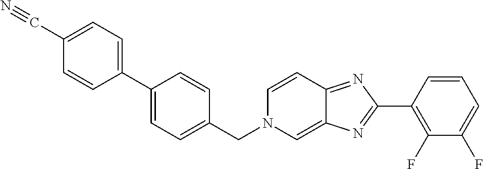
C1(C#N)=CC=C(C2=CC=C(CN3C=C4C(=NC(C5=C(F)C(F)=CC=C5)=N4)C=C3)C=C2)C=C1
